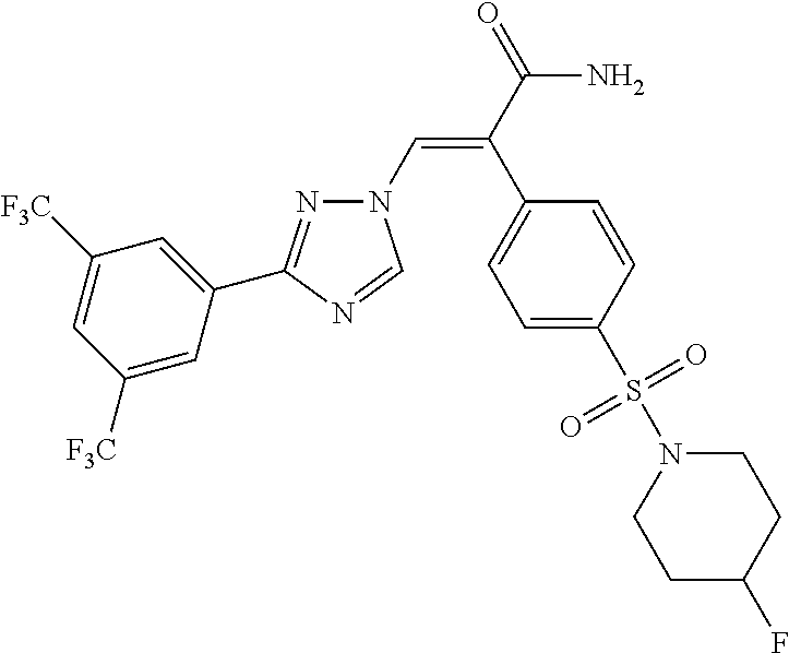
N1(C=C(C(=O)N)C2=CC=C(S(N3CCC(F)CC3)(=O)=O)C=C2)N=C(C2=CC([F3C])=CC([F3C])=C2)N=C1
